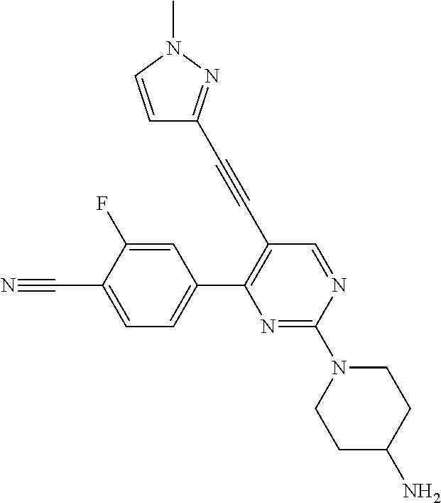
C1(C#CC2=NN(C)C=C2)=C(C2=CC=C(C#N)C(F)=C2)N=C(N2CCC(N)CC2)N=C1
